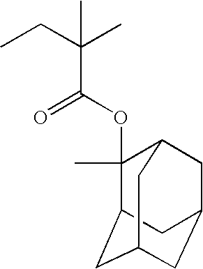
C12CC3CC(CC(C3)C1(OC(C(CC)(C)C)=O)C)C2
